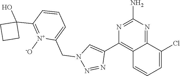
C12=NC(N)=NC(C3=CN(CC4=CC=CC(C5(O)CCC5)=[N+]4[-O])N=N3)=C1C=CC=C2Cl
